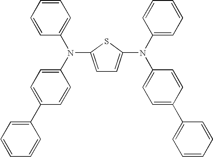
C1=C(N(C2=CC=C(C3=CC=CC=C3)C=C2)C2=CC=CC=C2)SC(N(C2=CC=CC=C2)C2=CC=C(C3=CC=CC=C3)C=C2)=C1
